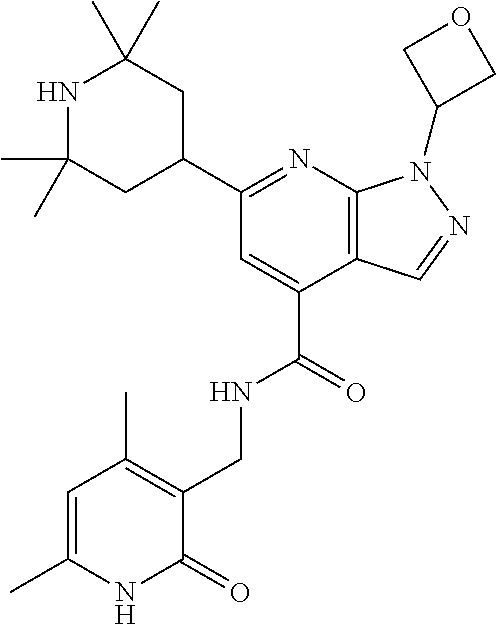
C1(C)(C)NC(C)(C)CC(C2=NC3=C(C(C(=O)NCC4=C(C)C=C(C)NC4=O)=C2)C=NN3C2COC2)C1
